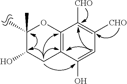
C12=C(C(O)=CC([CHO])=C1[CHO])CC(O)C(C)(C)O2
